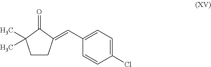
C1CC(=CC2=CC=C(Cl)C=C2)C(=O)C1(C)C
